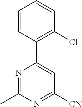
C1=CC(C2=CC([CN])=NC(C)=N2)=C(Cl)C=C1
